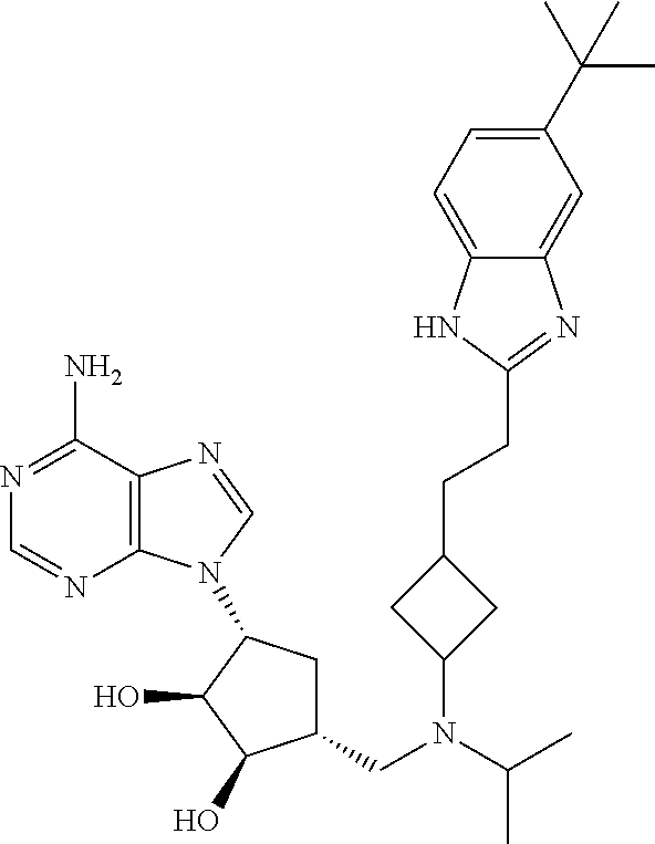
NC1=NC=NC2=C1N=CN2C1CC(CN(C(C)C)C2CC(CCC3=NC4=CC(C(C)(C)C)=CC=C4N3)C2)C(O)C1O
